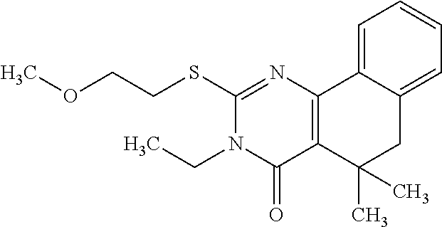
C1(SCCOC)=NC2=C(C(=O)N1CC)C(C)(C)CC1=CC=CC=C21
